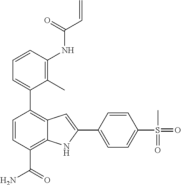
C1=CC(NC(C=C)=O)=C(C)C(C2=C3C(=C(C(=O)N)C=C2)NC(C2=CC=C(S(=O)(C)=O)C=C2)=C3)=C1
